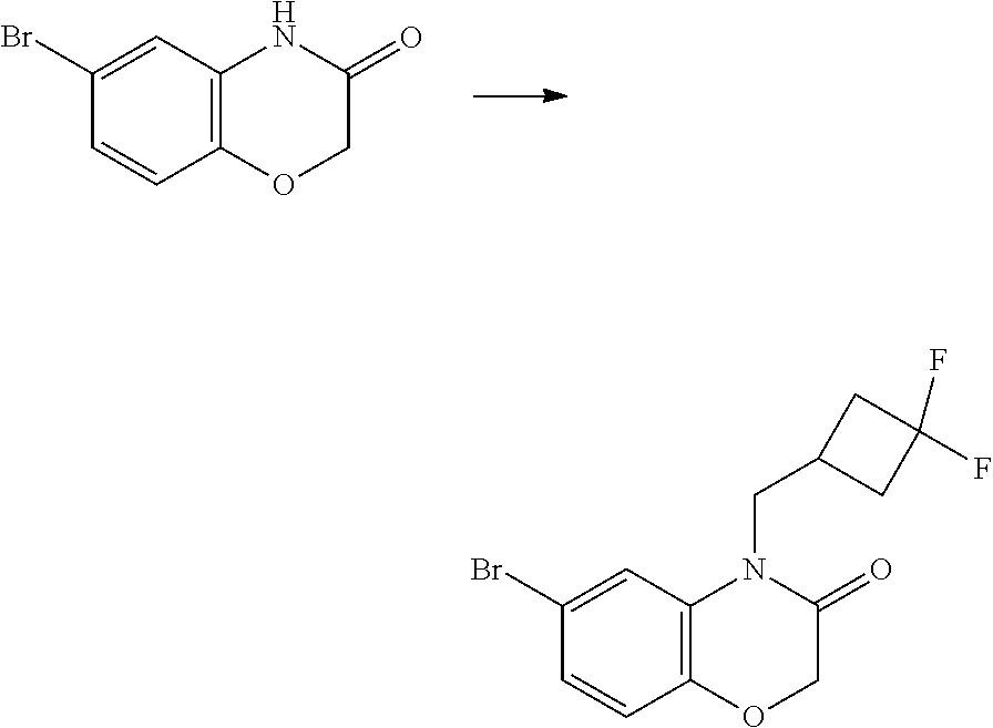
C1(Br)=CC2=C(C=C1)OCC(=O)N2.C1(Br)=CC2=C(C=C1)OCC(=O)N2CC1CC(F)(F)C1
